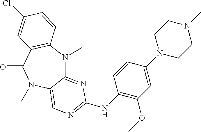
C12=NC(NC3=C(OC)C=C(N4CCN(C)CC4)C=C3)=NC=C1N(C)C(=O)C1=C(N2C)C=CC(Cl)=C1
